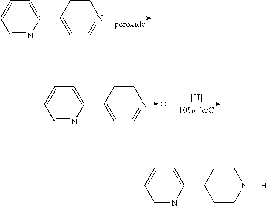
C1=NC(C2=CC=NC=C2)=CC=C1.C1=NC(C2=CC=N(->O)C=C2)=CC=C1.[H].[10% Pd/C].C1=NC(C2CCN([H])CC2)=CC=C1
